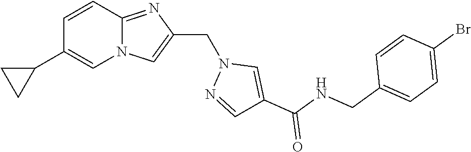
N12C(=NC(CN3N=CC(C(NCC4=CC=C(Br)C=C4)=O)=C3)=C1)C=CC(C1CC1)=C2
